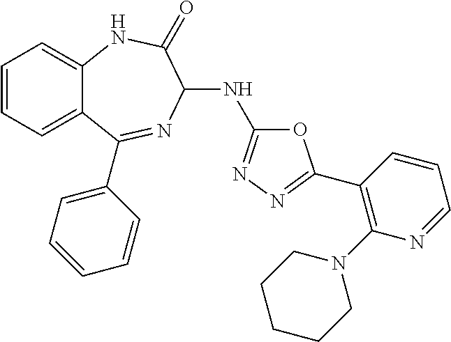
C1(C2=NN=C(NC3N=C(C4=CC=CC=C4)C4=CC=CC=C4NC3=O)O2)=C(N2CCCCC2)N=CC=C1
